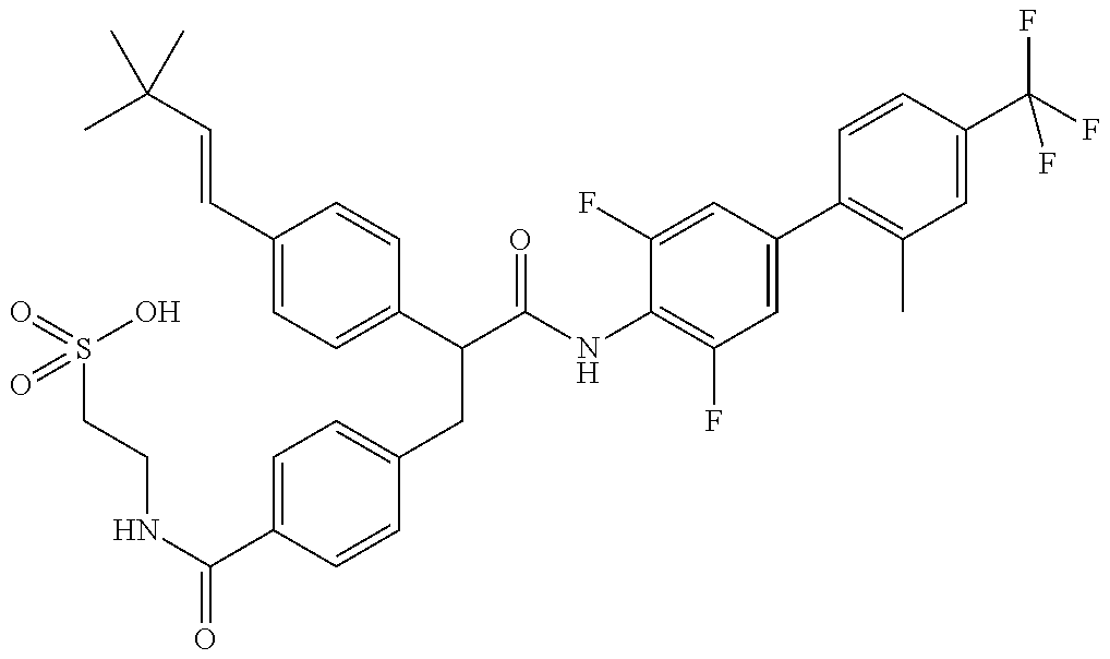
O=S(CCNC(C1=CC=C(CC(C2=CC=C(C=CC(C)(C)C)C=C2)C(=O)NC2=C(F)C=C(C3=C(C)C=C(C(F)(F)F)C=C3)C=C2F)C=C1)=O)(O)=O
